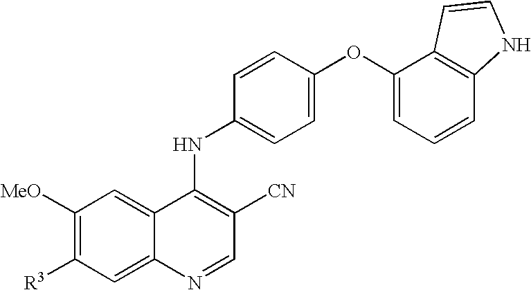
C1([MeO])=C([R3])C=C2C(=C1)C(NC1=CC=C(OC3=CC=CC4=C3C=CN4)C=C1)=C([CN])C=N2
